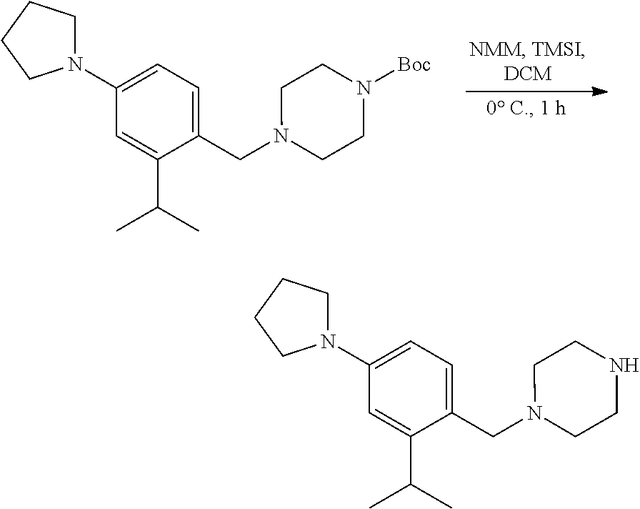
C1(CN2CCN([Boc])CC2)=CC=C(N2CCCC2)C=C1C(C)C.C1(CN2CCNCC2)=CC=C(N2CCCC2)C=C1C(C)C
